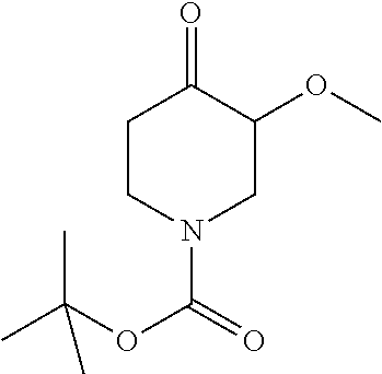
C1CN(C(OC(C)(C)C)=O)CC(OC)C1=O
